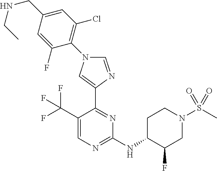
C1=NC(C2=NC(NC3C(F)CN(S(C)(=O)=O)CC3)=NC=C2C(F)(F)F)=CN1C1=C(Cl)C=C(CNCC)C=C1F
